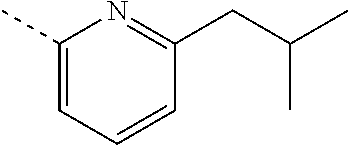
C1(C)=CC=CC(CC(C)C)=N1
